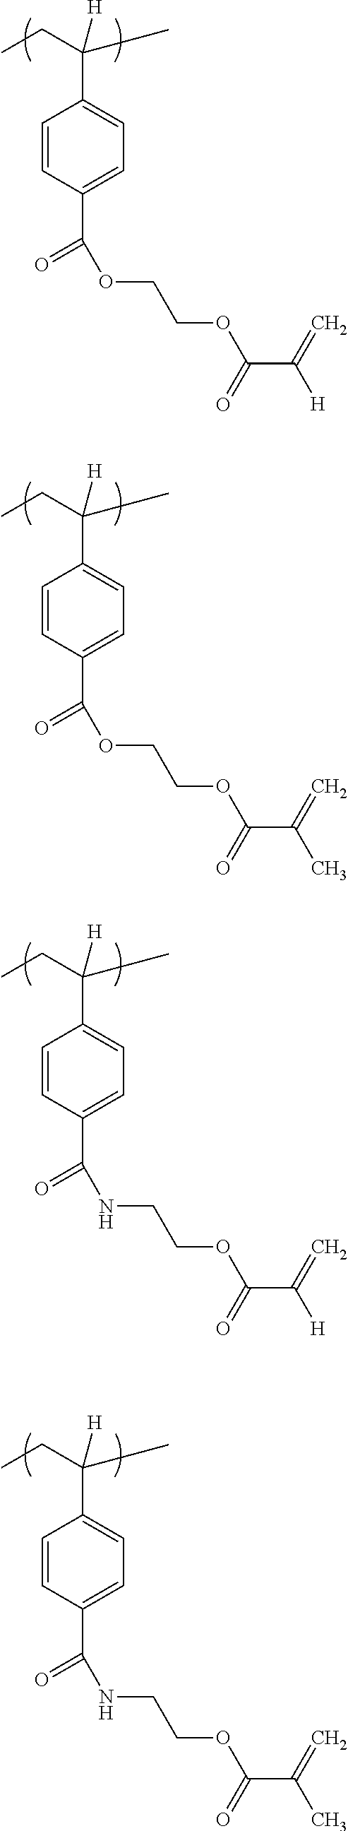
C1=CC(C(OCCOC(=O)C(=C)[H])=O)=CC=C1C(CC)([H])C.C1=CC(C(OCCOC(=O)C(=C)C)=O)=CC=C1C(CC)([H])C.C1=CC(C(NCCOC(=O)C(=C)[H])=O)=CC=C1C(CC)([H])C.C1=CC(C(NCCOC(=O)C(=C)C)=O)=CC=C1C(CC)([H])C
